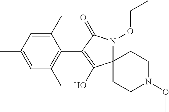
C12(N(OCC)C(=O)C(C3=C(C)C=C(C)C=C3C)=C1O)CCN(OC)CC2
